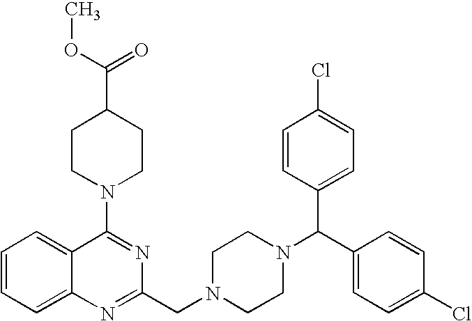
C1=CC=C2C(=C1)N=C(CN1CCN(C(C3=CC=C(Cl)C=C3)C3=CC=C(Cl)C=C3)CC1)N=C2N1CCC(C(=O)OC)CC1
